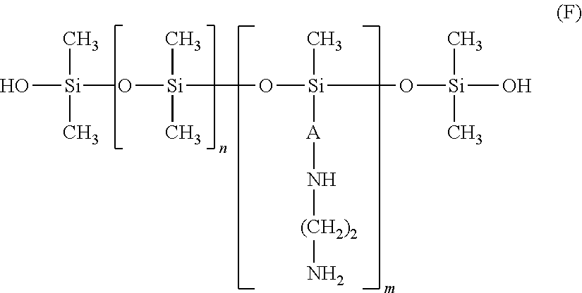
O[Si](C)(C)O[Si](C)(C)O[Si](C)([A]N[(CH2)2]N)O[Si](C)(C)O
